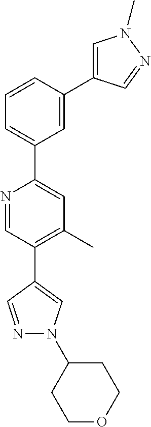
N1=CC(C2=CN(C3CCOCC3)N=C2)=C(C)C=C1C1=CC=CC(C2=CN(C)N=C2)=C1
